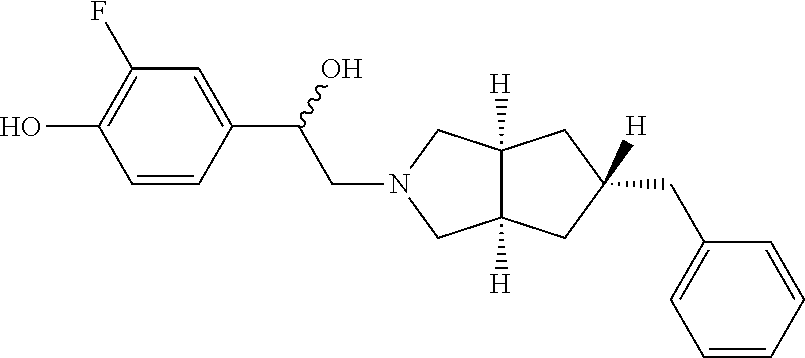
C12([H])C([H])(CC(CC3=CC=CC=C3)([H])C1)CN(CC(C1=CC(F)=C(O)C=C1)O)C2
